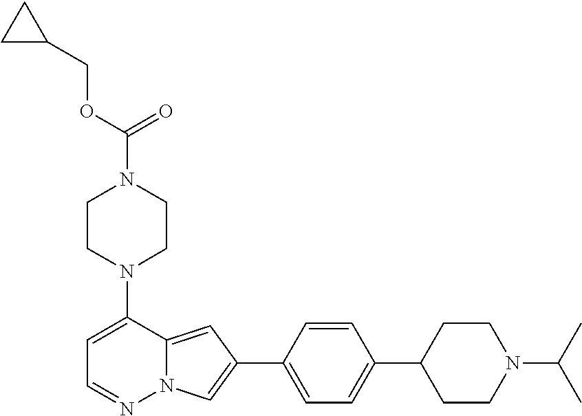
N1(C2=CC=NN3C2=CC(C2=CC=C(C4CCN(C(C)C)CC4)C=C2)=C3)CCN(C(=O)OCC2CC2)CC1
